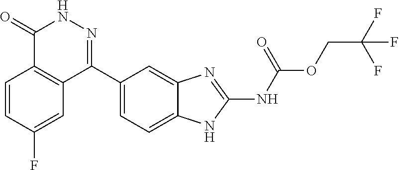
O(CC(F)(F)F)C(=O)NC1=NC2=CC(C3=NNC(=O)C4=C3C=C(F)C=C4)=CC=C2N1
